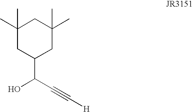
C1(C)(C)CC(C(C#C[H])O)CC(C)(C)C1
